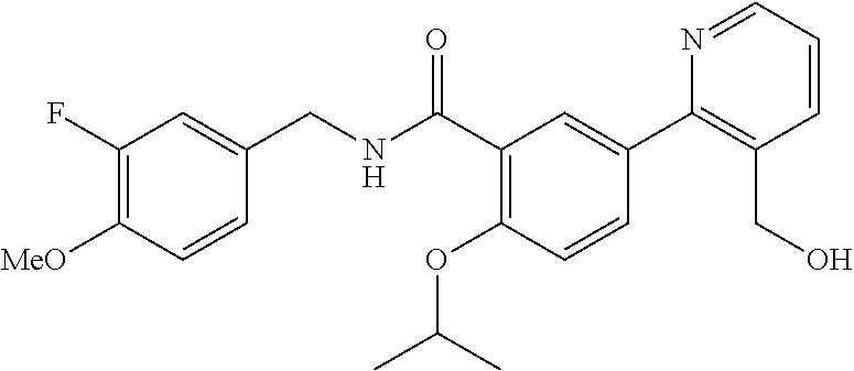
C1=CC([MeO])=C(F)C=C1CNC(C1=C(OC(C)C)C=CC(C2=C(CO)C=CC=N2)=C1)=O
